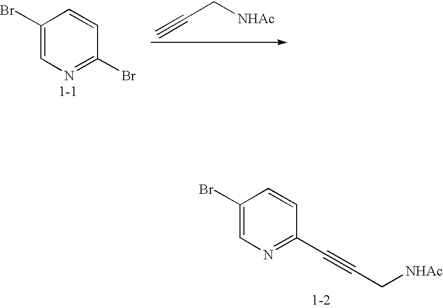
C1(Br)=CN=C(Br)C=C1.C#CC[NHAc].C1(Br)=CN=C(C#CC[NHAc])C=C1
